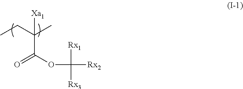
CCC(C)([Xa1])C(OC([Rx1])([Rx2])[Rx3])=O
